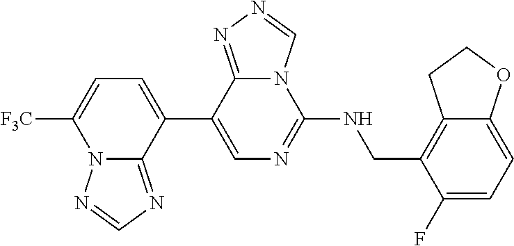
C1=NN2C(=N1)C(C1=CN=C(NCC3=C4C(=CC=C3F)OCC4)N3C1=NN=C3)=CC=C2[F3C]
